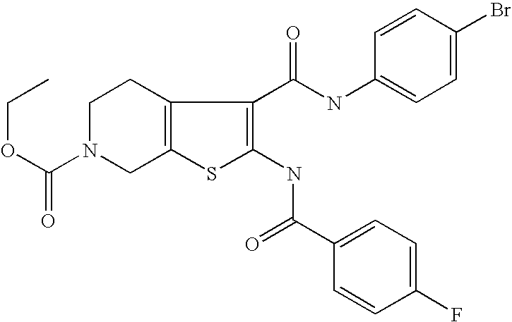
C1N(C(OCC)=O)CC2=C(C1)C(C(=O)NC1=CC=C(Br)C=C1)=C(NC(=O)C1=CC=C(F)C=C1)S2
